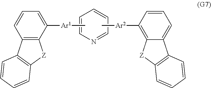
C1=CN=CC=C1.C[Ar2]C1=C2C(=CC=C1)C1=C([Z]2)C=CC=C1.C[Ar1]C1=CC=CC2=C1[Z]C1=C2C=CC=C1
